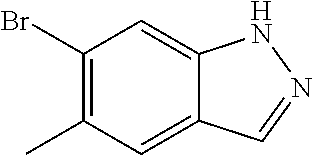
C1(Br)=C(C)C=C2C(=C1)NN=C2
